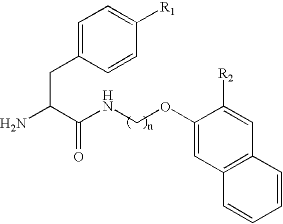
C1=C(CC(N)C(NCOC2=CC3=C(C=C2[R2])C=CC=C3)=O)C=CC([R1])=C1
